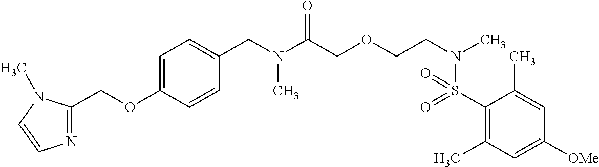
C(N(C(COCCN(C)S(=O)(=O)C1=C(C)C=C([OMe])C=C1C)=O)C)C1=CC=C(OCC2=NC=CN2C)C=C1
